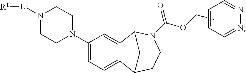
C1(N2CCN([L1][R1])CC2)=CC=C2C(=C1)C1N(C(OCC)=O)CCC2C1.C1=CC=NN=C1
